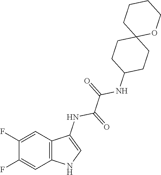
C12=C(C=C(F)C(F)=C1)NC=C2NC(=O)C(=O)NC1CCC2(CC1)OCCCC2
